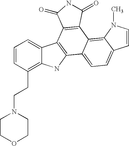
C12=C(CCN3CCOCC3)C=CC=C1C1=C(N2)C2=CC=C3C(=C2C2=C1C(=O)NC2=O)N(C)C=C3
